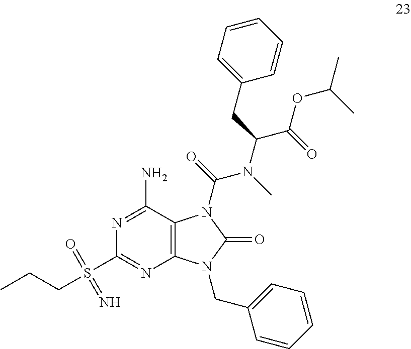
N1=C(N)C2=C(N=C1S(CCC)(=O)=N)N(CC1=CC=CC=C1)C(=O)N2C(=O)N(C)C(C(OC(C)C)=O)CC1=CC=CC=C1
